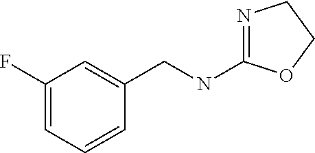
N1=C(NCC2=CC(F)=CC=C2)OCC1
